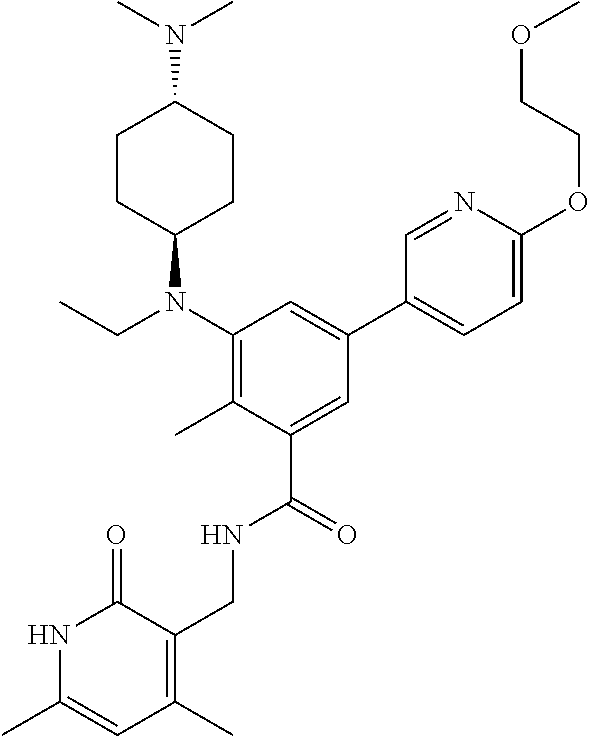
C1=C(C)NC(=O)C(CNC(C2=CC(C3=CC=C(OCCOC)N=C3)=CC(N(CC)C3CCC(N(C)C)CC3)=C2C)=O)=C1C
